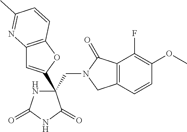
C(C1(C2=CC3=C(O2)C=CC(C)=N3)NC(=O)NC1=O)N1CC2=C(C1=O)C(F)=C(OC)C=C2
